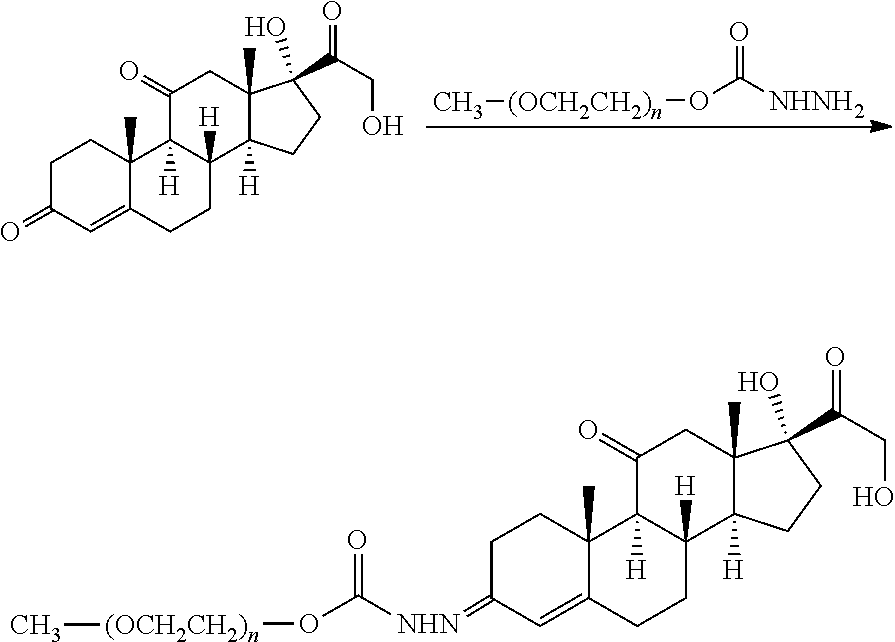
[NHNH2]C(O[(OCH2CH2)n]C)=O.C1C(=O)C=C2C(C)(C1)C1([H])C([H])(CC2)C2([H])C(C)(CC1=O)C(C(CO)=O)(O)CC2.[NHN](C(O[(OCH2CH2)n]C)=O)=C1CCC2(C)C(=C1)CCC1([H])C2([H])C(=O)CC2(C)C1([H])CCC2(C(CO)=O)O
